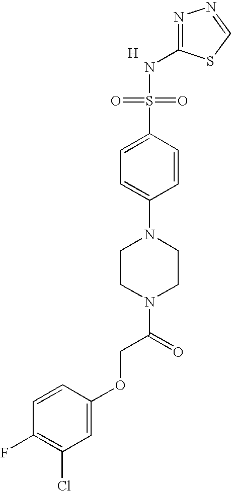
[H].C1(NS(=O)(=O)C2=CC=C(N3CCN(C(COC4=CC(Cl)=C(F)C=C4)=O)CC3)C=C2)=NN=CS1
